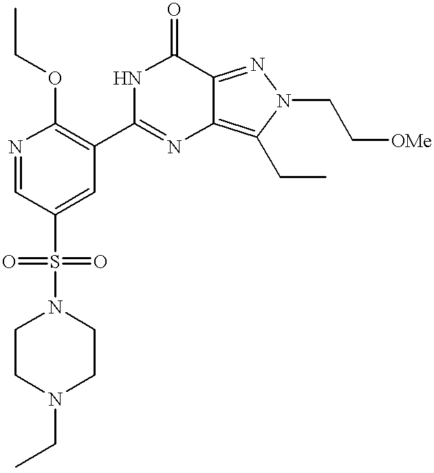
N1=CC(S(=O)(N2CCN(CC)CC2)=O)=CC(C2=NC3=C(CC)N(CC[OMe])N=C3C(=O)N2)=C1OCC
